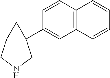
C12=C(C=CC(C34CC3CNC4)=C1)C=CC=C2
